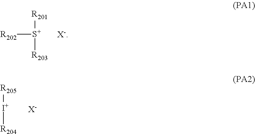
[R201][S+]([R203])[R202].[R205][I+][R204].[X-]
